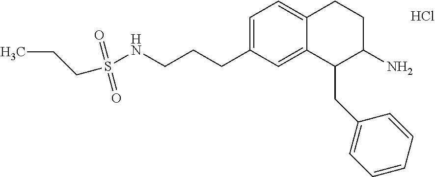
C1=C(CCCNS(=O)(=O)CCC)C=C2C(=C1)CCC(N)C2CC1=CC=CC=C1.Cl
